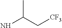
CC(C[CF3])N
